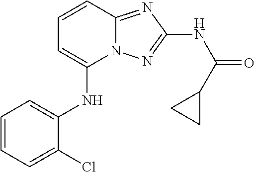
N(C1=CC=CC2=NC(NC(=O)C3CC3)=NN12)C1=CC=CC=C1Cl
